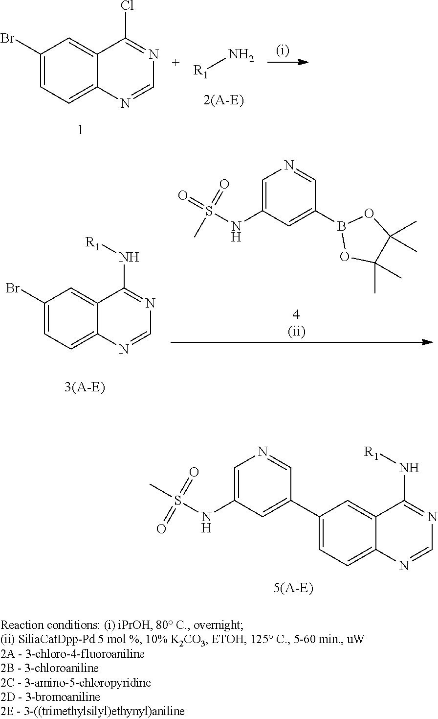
C1(Br)=CC=C2C(=C1)C(Cl)=NC=N2.N[R1].C1=C(NS(=O)(=O)C)C=C(B2OC(C)(C)C(C)(C)O2)C=N1.C1(Br)=CC=C2C(=C1)C(N[R1])=NC=N2.C1(C2=CC(NS(C)(=O)=O)=CN=C2)=CC=C2C(=C1)C(N[R1])=NC=N2
